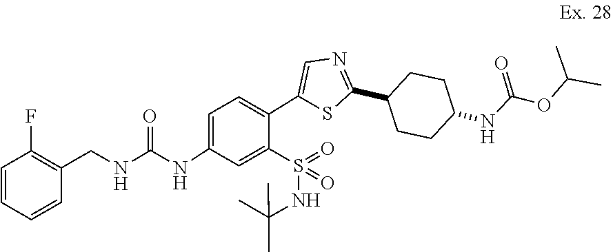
CC(OC(=O)NC1CCC(C2=NC=C(C3=CC=C(NC(NCC4=C(F)C=CC=C4)=O)C=C3S(=O)(=O)NC(C)(C)C)S2)CC1)C
